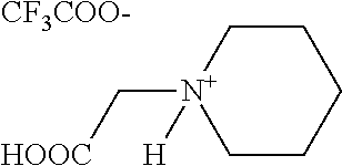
C1CCCC[N+]1(C[HOOC])[H].[CF3COO-]
